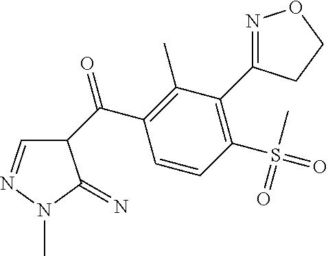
N1=C(C2=C(S(=O)(C)=O)C=CC(C(C3C=NN(C)C3=N)=O)=C2C)CCO1
